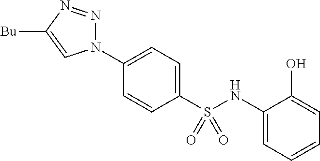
C1=CC(S(NC2=CC=CC=C2O)(=O)=O)=CC=C1N1N=NC([Bu])=C1
